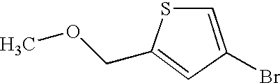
C1(Br)=CSC(COC)=C1
